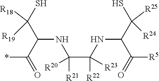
[R21]C(NC(C(*)=O)C([R19])(S)[R18])([R20])C([R22])(NC(C([R5])=O)C([R24])(S)[R25])[R23]
